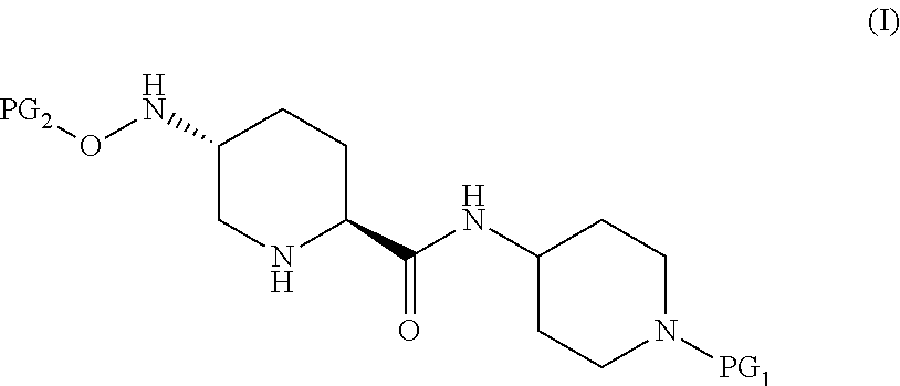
C1(NO[PG2])CNC(C(NC2CCN([PG1])CC2)=O)CC1
